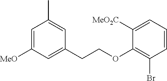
C1([MeO])=CC(C)=CC(CCOC2=C(Br)C=CC=C2[MeO2C])=C1
